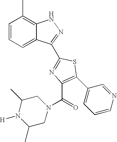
C1=CC=C2C(=C1C)NN=C2C1=NC(C(N2CC(C)N([H])C(C)C2)=O)=C(C2=CC=CN=C2)S1
